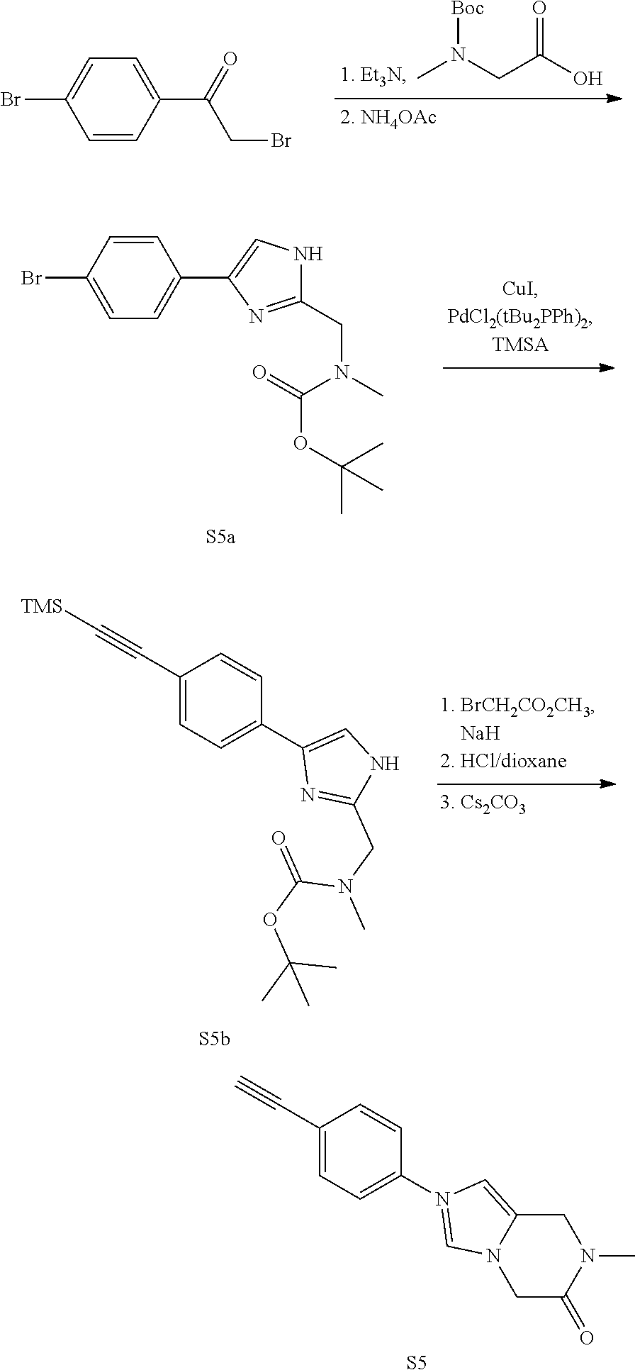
O=C(O)CN(C)[Boc].C1=CC(C(=O)CBr)=CC=C1Br.C1=C(Br)C=CC(C2=CNC(CN(C)C(=O)OC(C)(C)C)=N2)=C1.C1(C#C[TMS])=CC=C(C2=CNC(CN(C(=O)OC(C)(C)C)C)=N2)C=C1.C1(C#C)=CC=C(N2=CN3CC(=O)N(C)CC3=C2)C=C1.[S5]
